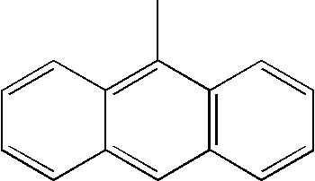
C12=CC3=C(C(C)=C1C=CC=C2)C=CC=C3
